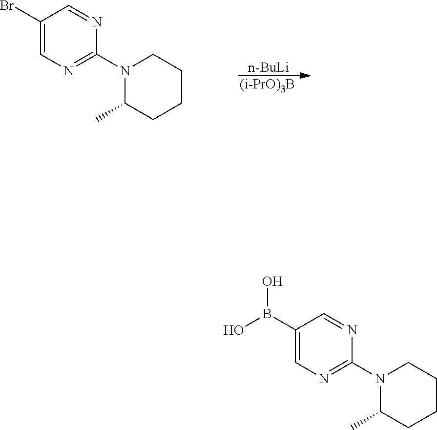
C1(Br)=CN=C(N2C(C)CCCC2)N=C1.[n-BuLi].[(i-PrO)3B].C1(B(O)O)=CN=C(N2C(C)CCCC2)N=C1
